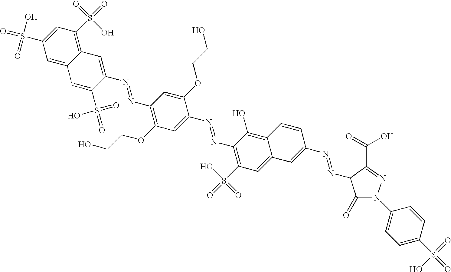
C1=C(N=NC2=C(OCCO)C=C(N=NC3=C(S(=O)(O)=O)C=C4C(=C3O)C=CC(N=NC3C(=O)N(C5=CC=C(S(=O)(=O)O)C=C5)N=C3C(=O)O)=C4)C(OCCO)=C2)C(S(=O)(=O)O)=CC2=CC(S(=O)(O)=O)=CC(S(=O)(=O)O)=C12
